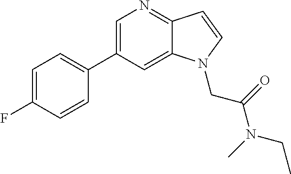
C1=C(C2=CC=C(F)C=C2)C=C2C(=N1)C=CN2CC(N(C)CC)=O
